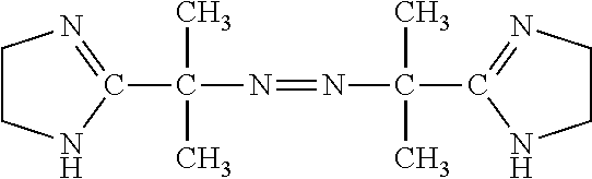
C1(C(C)(C)N=NC(C)(C)C2=NCCN2)=NCCN1
